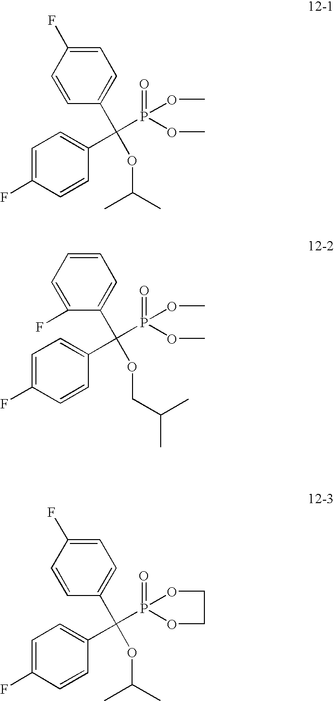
C1=C(F)C=CC(C(C2=CC=C(F)C=C2)(OC(C)C)P(OC)(=O)OC)=C1.C1=C(F)C=CC(C(C2=CC=CC=C2F)(OCC(C)C)P(OC)(=O)OC)=C1.C1=C(F)C=CC(C(C2=CC=C(F)C=C2)(OC(C)C)P2(=O)OCCO2)=C1
